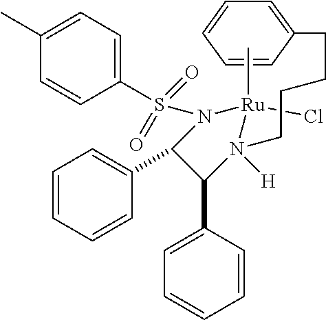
C1=C(C2C(C3=CC=CC=C3)N(S(C3=CC=C(C)C=C3)(=O)=O)[Ru](Cl)(C)N2(CCCCC2=CC=CC=C2)[H])C=CC=C1
